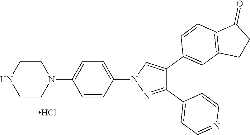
C1CNCCN1C1=CC=C(N2N=C(C3=CC=NC=C3)C(C3=CC4=C(C=C3)C(=O)CC4)=C2)C=C1.Cl
